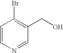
C1=CN=CC(CO)=C1Br
